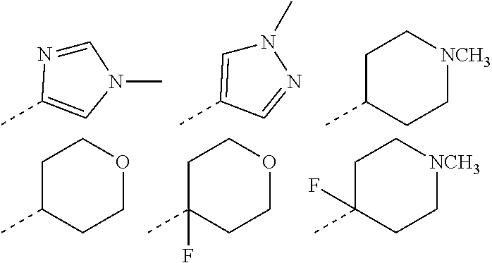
N1(C)C=C(C)C=N1.C1=NC(C)=CN1C.C1C(C)CC[NCH3]C1.C1C(C)CCOC1.C1C(C)(F)CCOC1.C1C(C)(F)CC[NCH3]C1
